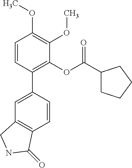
C1=CC(C2=CC3=C(C=C2)C(=O)NC3)=C(OC(C2CCCC2)=O)C(OC)=C1OC
